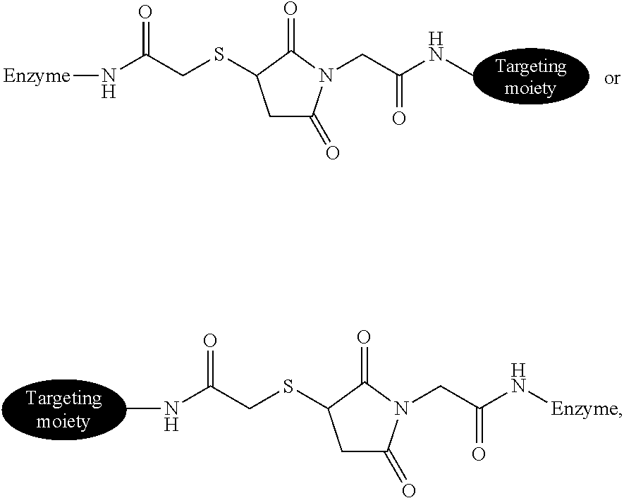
CNC(CSC1CC(=O)N(CC(N[Enzyme])=O)C1=O)=O.N(C(CSC1CC(=O)N(CC(=O)NC)C1=O)=O)[Enzyme]
